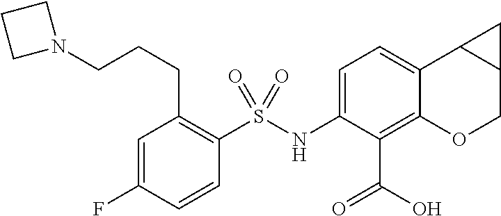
C1(S(NC2=CC=C3C(=C2C(O)=O)OCC2C3C2)(=O)=O)=C(CCCN2CCC2)C=C(F)C=C1
